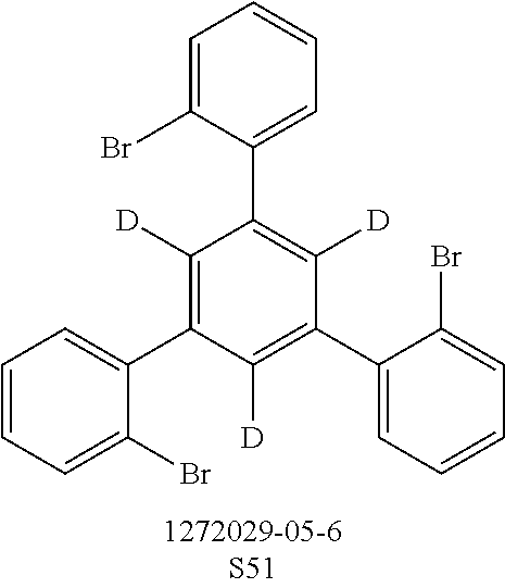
C1=C(Br)C(C2=C([D])C(C3=CC=CC=C3Br)=C([D])C(C3=CC=CC=C3Br)=C2[D])=CC=C1
